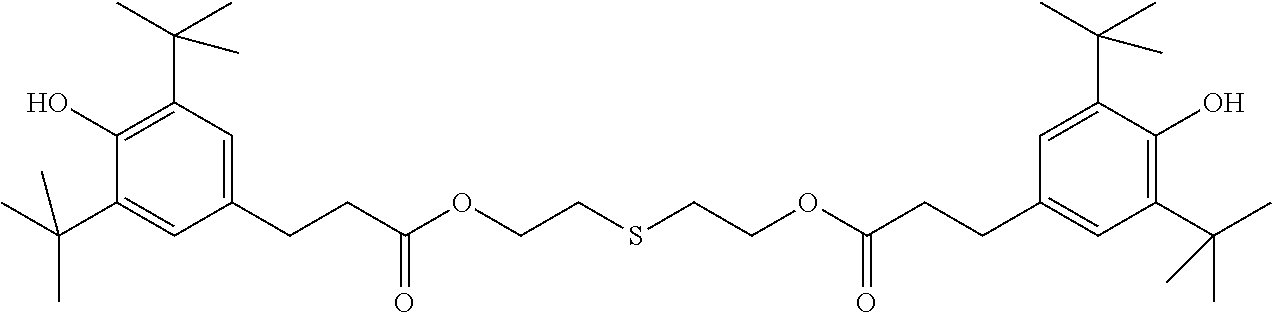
C(C1=CC(CCC(OCCSCCOC(=O)CCC2=CC(C(C)(C)C)=C(O)C(C(C)(C)C)=C2)=O)=CC(C(C)(C)C)=C1O)(C)(C)C
